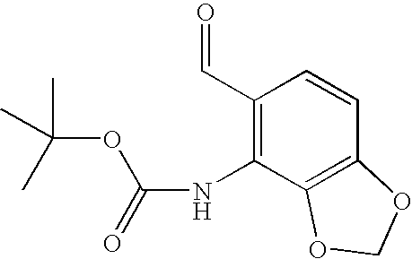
C1(C=O)=C(NC(=O)OC(C)(C)C)C2=C(C=C1)OCO2
